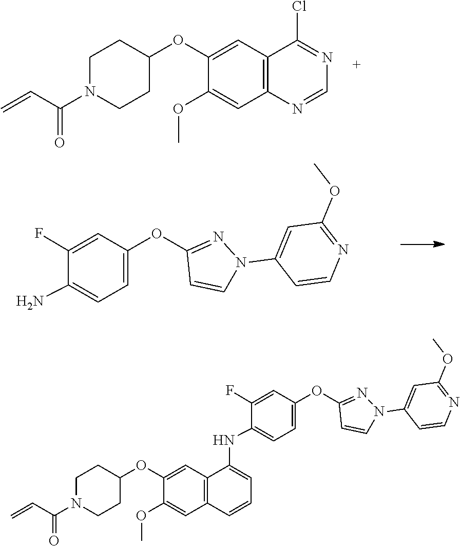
C1(Cl)=NC=NC2=C1C=C(OC1CCN(C(C=C)=O)CC1)C(OC)=C2.C1(F)=CC(OC2=NN(C3=CC(OC)=NC=C3)C=C2)=CC=C1N.C1(F)=CC(OC2=NN(C3=CC(OC)=NC=C3)C=C2)=CC=C1NC1=CC=CC2=C1C=C(OC1CCN(C(C=C)=O)CC1)C(OC)=C2
